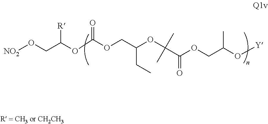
C(C(OC(OCC(OC(C(OCC(C)O[Y])=O)(C)C)CC)=O)[R])O[NO2]
